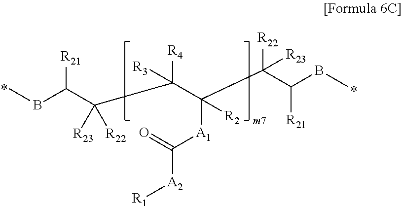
CBC(C(C(C(C(C(BC)[R21])([R22])[R23])([A1]C([A2][R1])=O)[R2])([R4])[R3])([R22])[R23])[R21]
